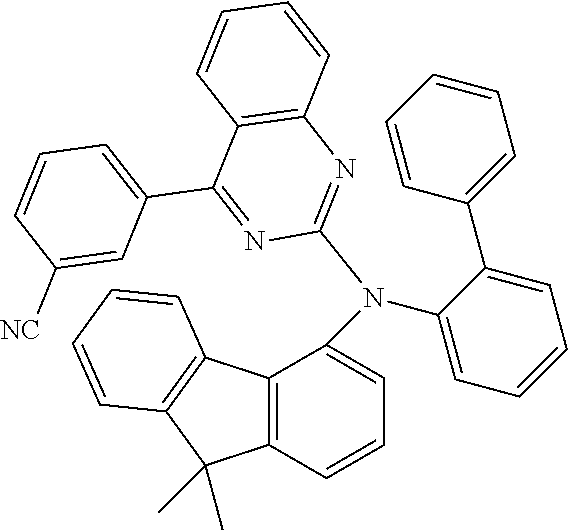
C12=C(C=CC=C1N(C1=CC=CC=C1C1=CC=CC=C1)C1=NC3=C(C(C4=CC=CC([NC])=C4)=N1)C=CC=C3)C(C)(C)C1=C2C=CC=C1
